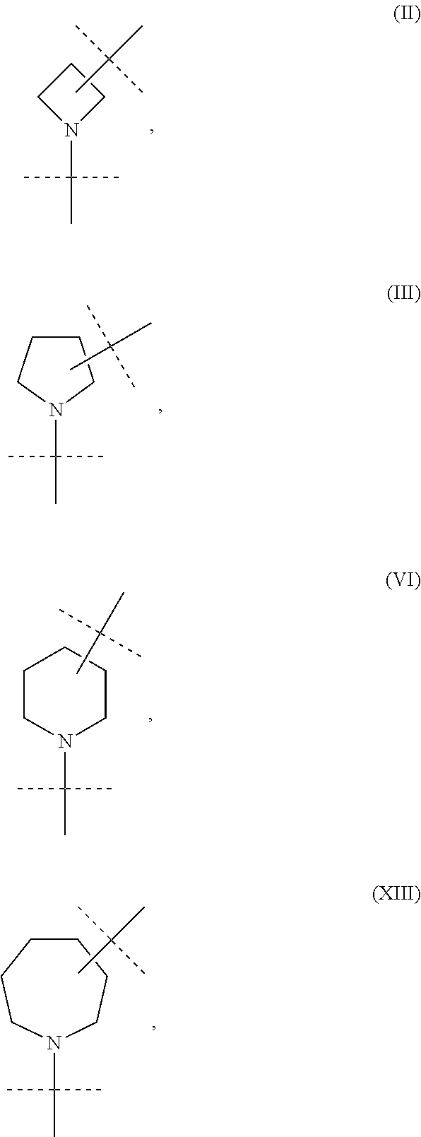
C1N(C(C)(C)C)CC1.CC(C)(C)C.N1(C(C)(C)C)CCCC1.CC(C)(C)C.N1(C(C)(C)C)CCCCC1.CC(C)(C)C.N1(C(C)(C)C)CCCCCC1.CC(C)(C)C
